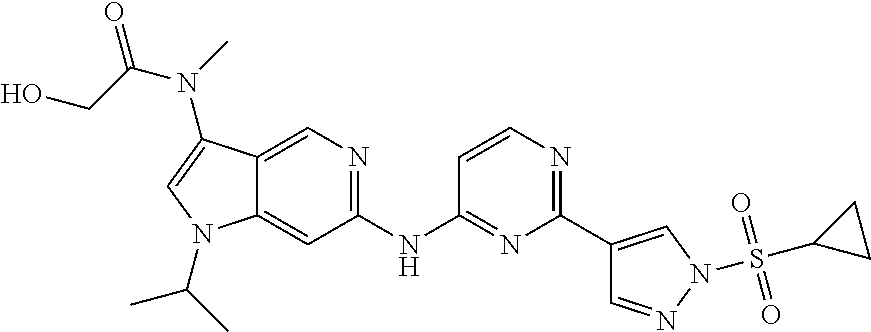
C1(NC2=NC(C3=CN(S(C4CC4)(=O)=O)N=C3)=NC=C2)=NC=C2C(=C1)N(C(C)C)C=C2N(C)C(CO)=O
